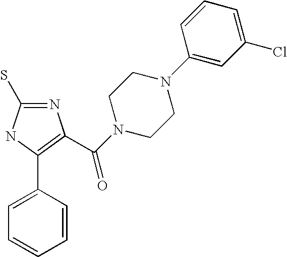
N1=C(S)NC(C2=CC=CC=C2)=C1C(N1CCN(C2=CC(Cl)=CC=C2)CC1)=O
